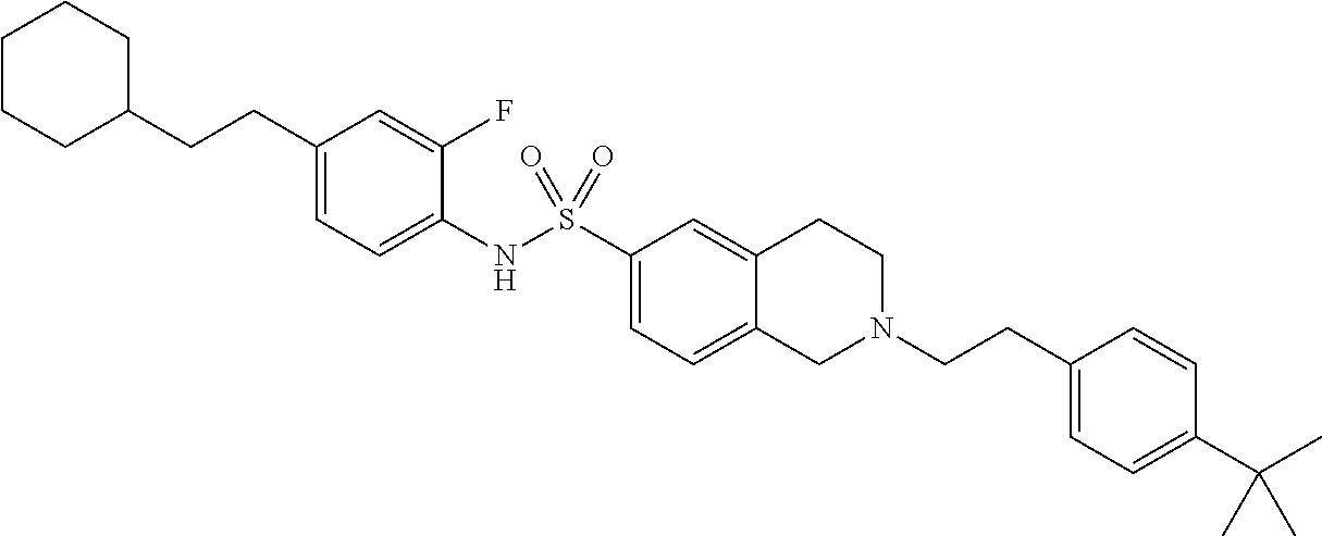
C1(CCC2CCCCC2)=CC=C(NS(C2=CC=C3C(=C2)CCN(CCC2=CC=C(C(C)(C)C)C=C2)C3)(=O)=O)C(F)=C1
